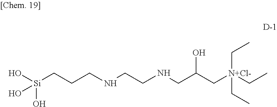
O[Si](CCCNCCNCC(C[N+Cl-](CC)(CC)CC)O)(O)O
